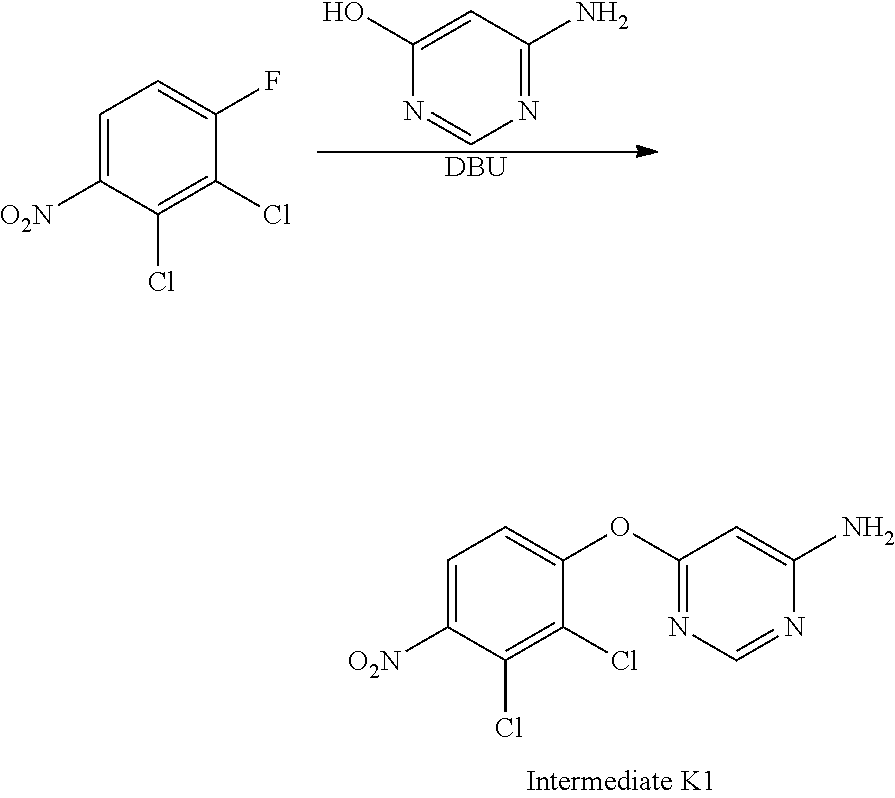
C1=C([O2N])C(Cl)=C(Cl)C(OC2=NC=NC(N)=C2)=C1.N1=C(N)C=C(O)N=C1.[DBU].C1=C([O2N])C(Cl)=C(Cl)C(F)=C1
